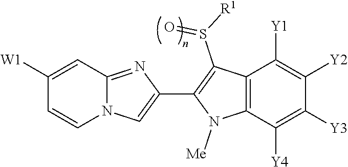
N12C(=NC(C3=C(S([R1])=O)C4=C(N3[Me])C([Y4])=C([Y3])C([Y2])=C4[Y1])=C1)C=C([W1])C=C2
